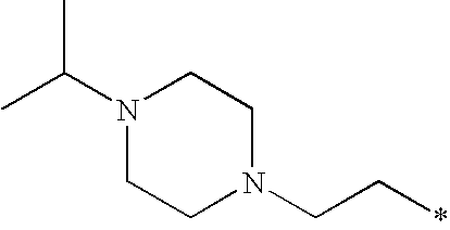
N1(C(C)C)CCN(CC*)CC1
